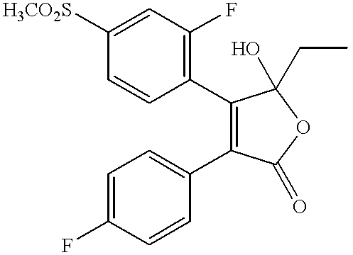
C1=CC([H3CO2S])=CC(F)=C1C1=C(C2=CC=C(F)C=C2)C(=O)OC1(O)CC
